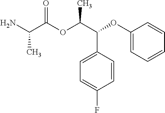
NC(C(OC(C(C1=CC=C(F)C=C1)OC1=CC=CC=C1)C)=O)C
